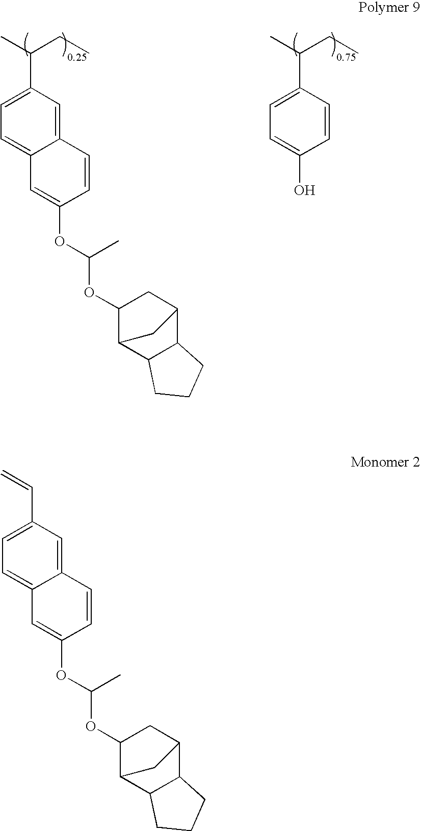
CC(CC)C1=CC=C2C(=C1)C=CC(OC(C)OC1C3C4C(C(C1)C3)CCC4)=C2.CC(CC)C1=CC=C(O)C=C1.C(C1=CC=C2C(=C1)C=CC(OC(C)OC1C3C4C(C(C1)C3)CCC4)=C2)=C
